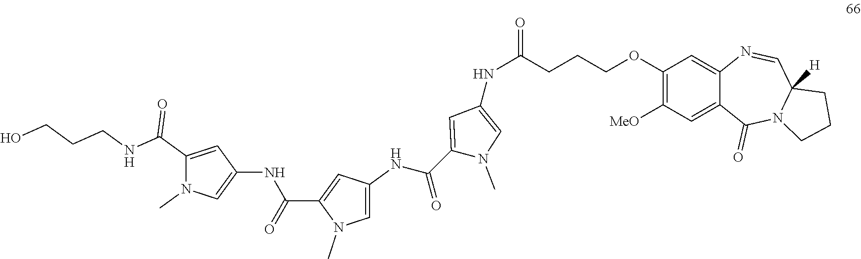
C1(NC(=O)C2=CC(NC(C3=CC(NC(=O)CCCOC4=C([MeO])C=C5C(=C4)N=CC4([H])N(C5=O)CCC4)=CN3C)=O)=CN2C)=CN(C)C(C(NCCCO)=O)=C1
